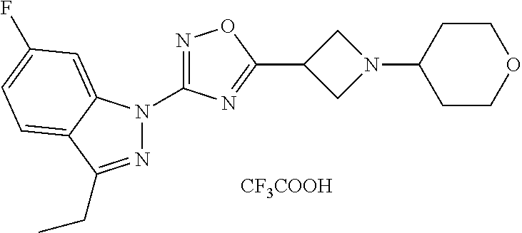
[CF3COOH].N1=C(CC)C2=CC=C(F)C=C2N1C1=NOC(C2CN(C3CCOCC3)C2)=N1
